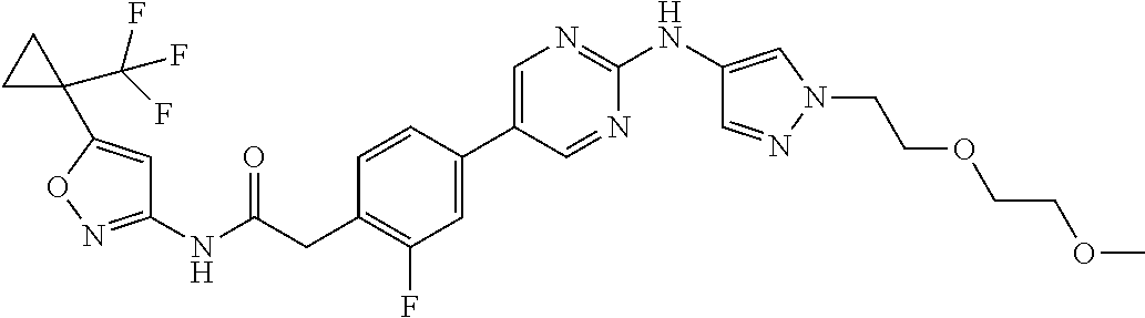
C1=CC(C2=CN=C(NC3=CN(CCOCCOC)N=C3)N=C2)=CC(F)=C1CC(NC1=NOC(C2(C(F)(F)F)CC2)=C1)=O
